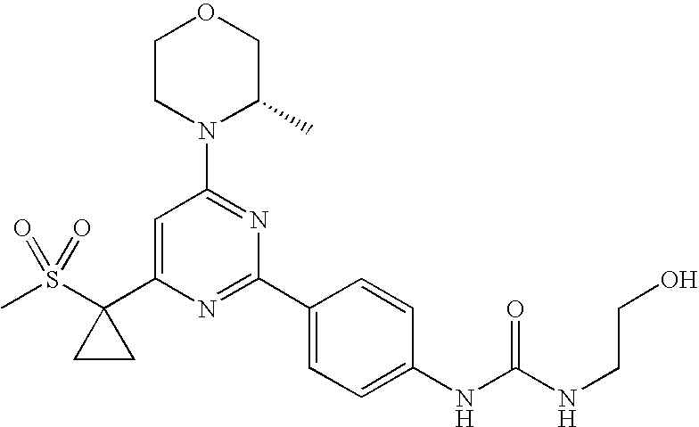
C1=C(C2(S(C)(=O)=O)CC2)N=C(C2=CC=C(NC(NCCO)=O)C=C2)N=C1N1C(C)COCC1
